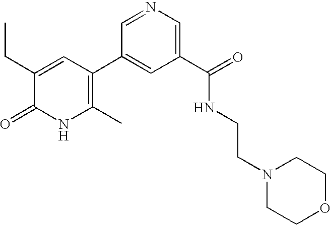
C1(C)=C(C2=CC(C(=O)NCCN3CCOCC3)=CN=C2)C=C(CC)C(=O)N1
